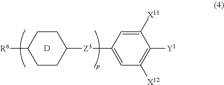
[D].C1CC([Z3]C2=CC([X12])=C([Y1])C([X11])=C2)CCC1[R6]
